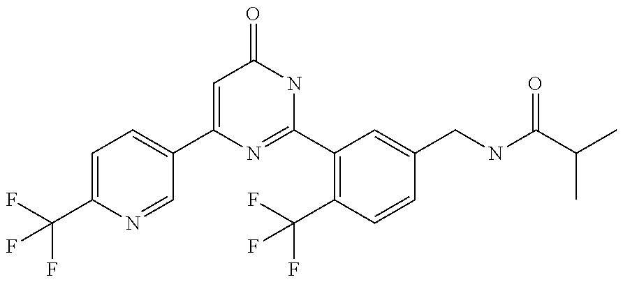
C1(C2=CC=C(C(F)(F)F)N=C2)=CC(=O)NC(C2=C(C(F)(F)F)C=CC(CNC(C(C)C)=O)=C2)=N1
